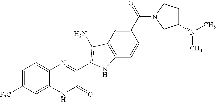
C1=C2C(=CC=C1[F3C])N=C(C1=C(N)C3=C(C=CC(C(=O)N4CC(N(C)C)CC4)=C3)N1)C(=O)N2
